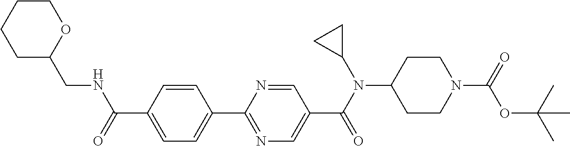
C1(C(=O)NCC2OCCCC2)=CC=C(C2=NC=C(C(N(C3CC3)C3CCN(C(=O)OC(C)(C)C)CC3)=O)C=N2)C=C1
